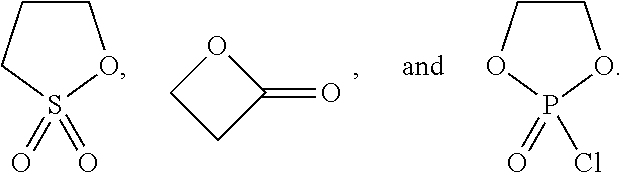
O1CCC1=O.C1COP(=O)(Cl)O1.C1CCS(=O)(=O)O1
